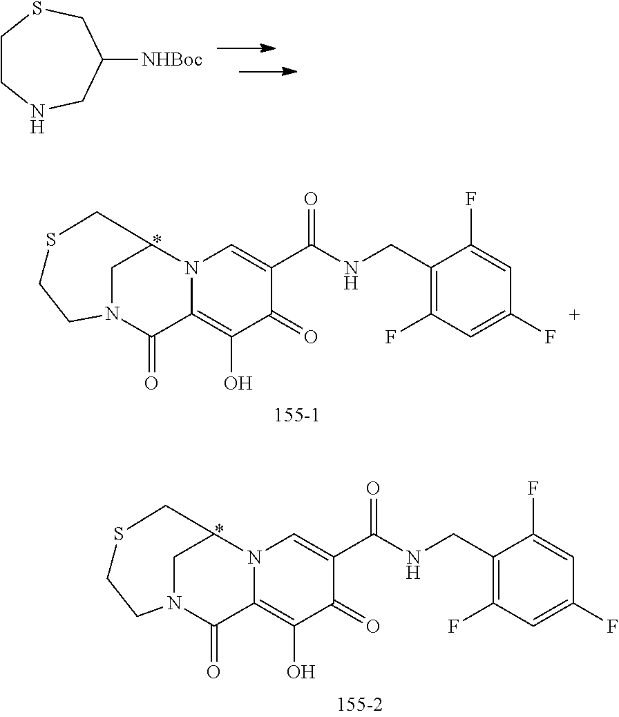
C1CNCC([NHBoc])CS1.C1(F)=CC(F)=CC(F)=C1CNC(C1=CN2C(=C(O)C1=O)C(=O)N1CC2CSCC1)=O.C1(F)=CC(F)=CC(F)=C1CNC(C1=CN2C(=C(O)C1=O)C(=O)N1CC2CSCC1)=O
